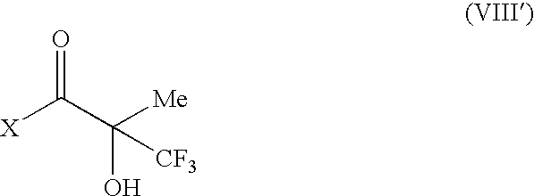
[X]C(C(O)([CF3])[Me])=O
